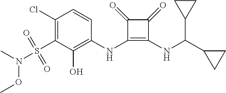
C1(NC2=C(O)C(S(N(OC)C)(=O)=O)=C(Cl)C=C2)=C(NC(C2CC2)C2CC2)C(=O)C1=O
